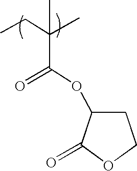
CCC(C)(C(OC1CCOC1=O)=O)C
